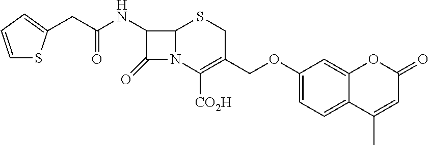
C1(NC(CC2=CC=CS2)=O)C(=O)N2C1SCC(COC1=CC=C3C(=C1)OC(=O)C=C3C)=C2[CO2H]
